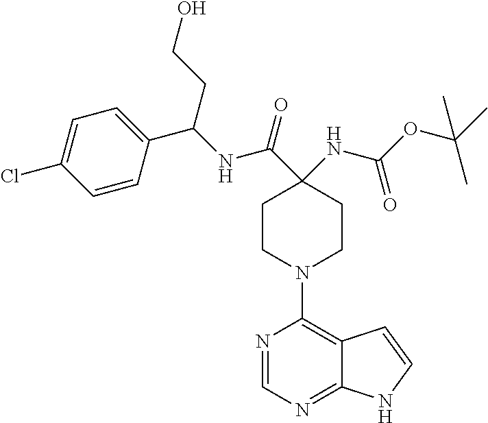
C1(NC(OC(C)(C)C)=O)(C(=O)NC(C2=CC=C(Cl)C=C2)CCO)CCN(C2=C3C(=NC=N2)NC=C3)CC1
